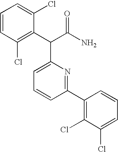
C1=CC=C(Cl)C(C(C(N)=O)C2=CC=CC(C3=C(Cl)C(Cl)=CC=C3)=N2)=C1Cl
